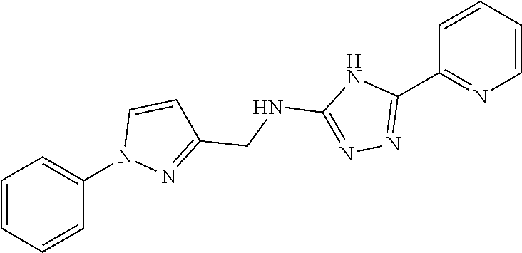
C1=CC=CC(N2N=C(CNC3=NN=C(C4=NC=CC=C4)N3)C=C2)=C1
